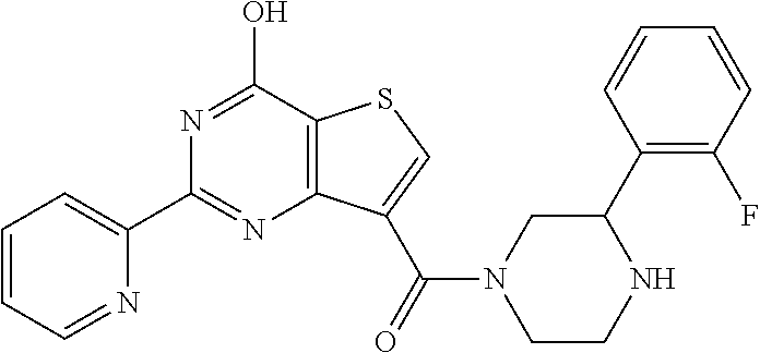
C1=CC=NC(C2=NC3=C(C(O)=N2)SC=C3C(N2CCNC(C3=C(F)C=CC=C3)C2)=O)=C1
